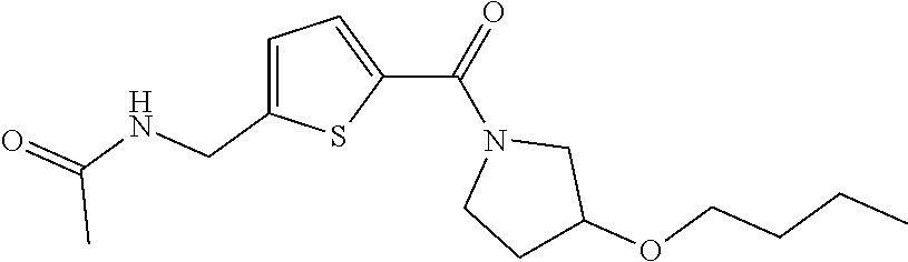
C1=C(CNC(=O)C)SC(C(N2CCC(OCCCC)C2)=O)=C1
